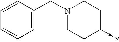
C1=CC=C(CN2CCC(->*)CC2)C=C1
